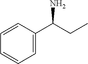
C1=C(C(CC)N)C=CC=C1
